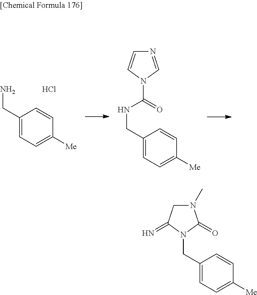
C1(CN)=CC=C([Me])C=C1.N(C(N1C=NC=C1)=O)CC1=CC=C([Me])C=C1.Cl.C(N1C(=O)N(C)CC1=N)C1=CC=C([Me])C=C1
